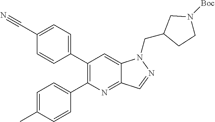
C1(C2=CC=C(C#N)C=C2)=C(C2=CC=C(C)C=C2)N=C2C(=C1)N(CC1CCN([Boc])C1)N=C2
